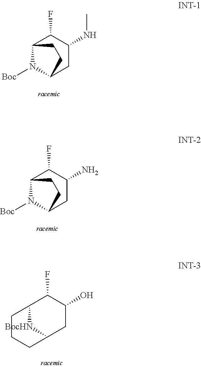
C12N([Boc])C(CC(NC)C1F)CC2.C12N([Boc])C(CC(N)C1F)CC2.C12[BocHN]C(CC(O)C1F)CCC2
